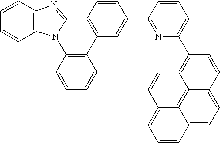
C1=CC2=C(C=C1)N1C(=NC3=C1C=CC=C3)C1=C2C=C(C2=NC(C3=C4C5=C6C(=CC=C5C=C3)C=CC=C6C=C4)=CC=C2)C=C1
